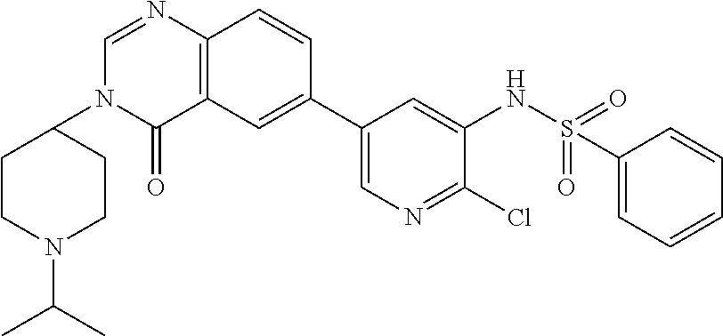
C1(=O)C2=C(N=CN1C1CCN(C(C)C)CC1)C=CC(C1=CN=C(Cl)C(NS(=O)(=O)C3=CC=CC=C3)=C1)=C2
